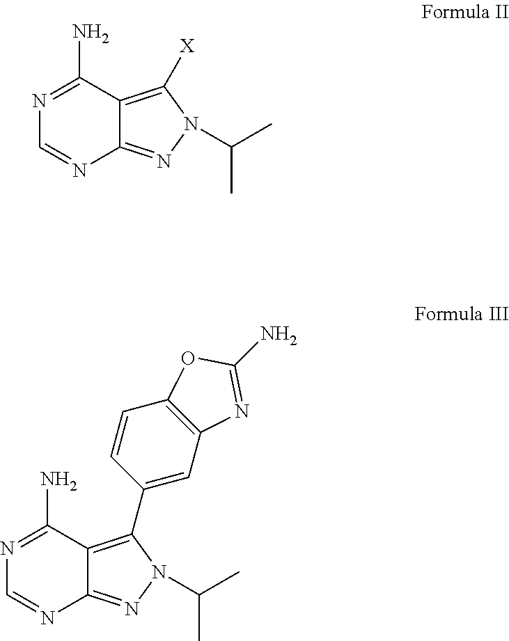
N1=C(N)C2=C([X])N(C(C)C)N=C2N=C1.N1=C(N)C2=C(C3=CC4=C(C=C3)OC(N)=N4)N(C(C)C)N=C2N=C1
